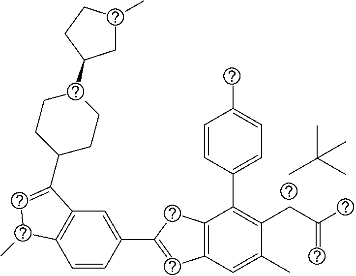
CC(C)(C)C.C1=CC(C2=CC3=C(C2)C(C2=CC=C(C)C=C2)=C(CC(C)=C)C(C)=C3)=CC2=C1C(C)C=C2C1CCC(C2CC(C)CC2)CC1
